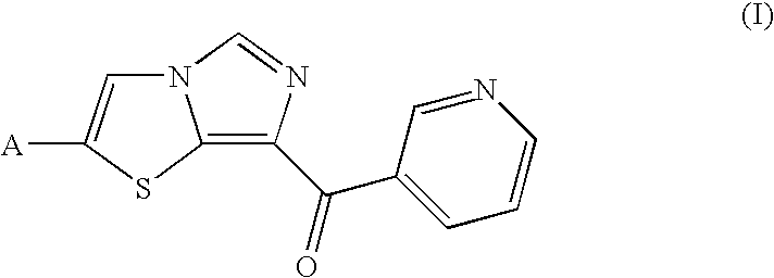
N12C=C([A])SC1=C(C(=O)C1=CC=CN=C1)N=C2
